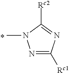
N1=C([Rc1])N=C([Rc2])N1C
